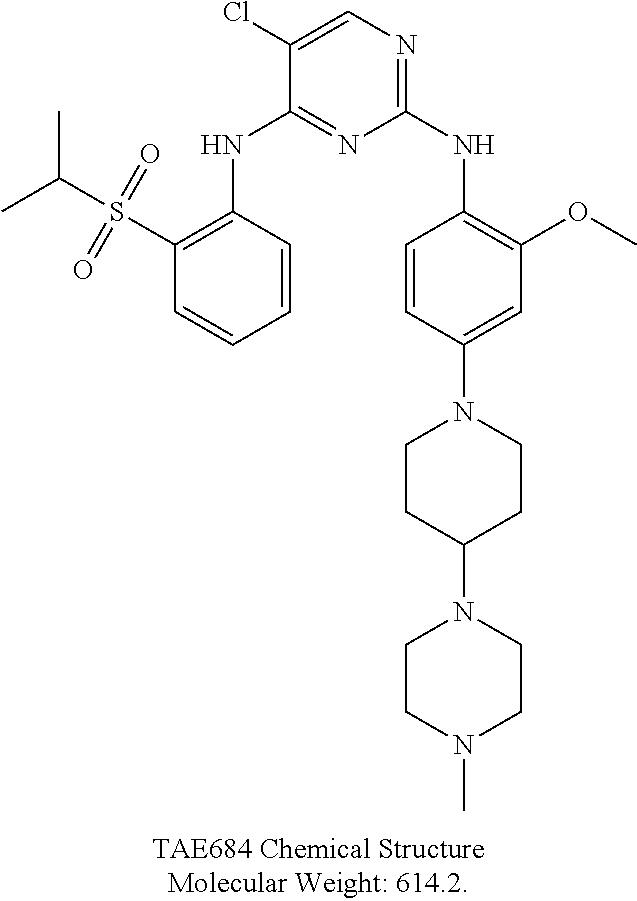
C1(NC2=C(OC)C=C(N3CCC(N4CCN(C)CC4)CC3)C=C2)=NC=C(Cl)C(NC2=C(S(C(C)C)(=O)=O)C=CC=C2)=N1
